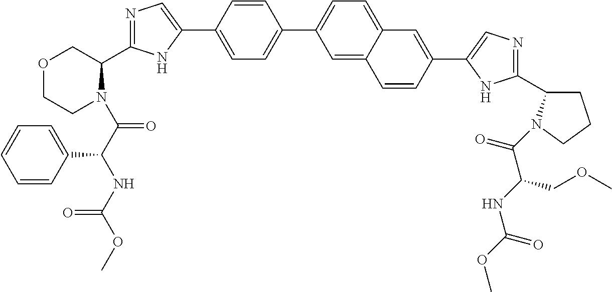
C1=C(C2=CN=C(C3COCCN3C(C(NC(OC)=O)C3=CC=CC=C3)=O)N2)C=CC(C2=CC=C3C(=C2)C=CC(C2=CN=C(C4CCCN4C(C(COC)NC(=O)OC)=O)N2)=C3)=C1
